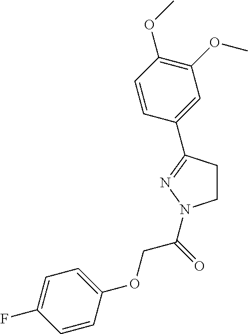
C1CC(C2=CC(OC)=C(OC)C=C2)=NN1C(COC1=CC=C(F)C=C1)=O
